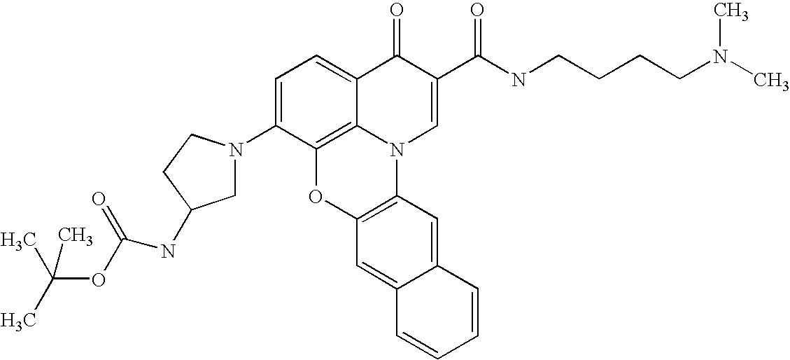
C1=C(N2CC(NC(OC(C)(C)C)=O)CC2)C2=C3C(=C1)C(=O)C(C(NCCCCN(C)C)=O)=CN3C1=C(O2)C=C2C(=C1)C=CC=C2
